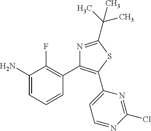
C1(N)=CC=CC(C2=C(C3=CC=NC(Cl)=N3)SC(C(C)(C)C)=N2)=C1F
